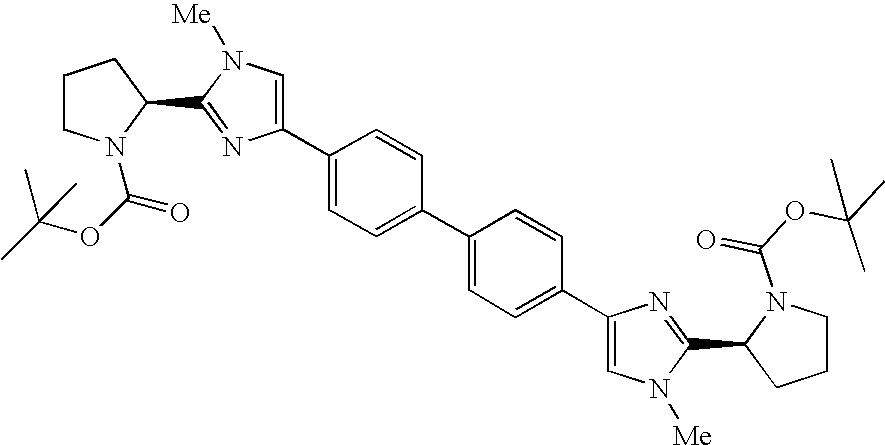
C1(C2=CN([Me])C(C3CCCN3C(OC(C)(C)C)=O)=N2)=CC=C(C2=CC=C(C3=CN([Me])C(C4CCCN4C(OC(C)(C)C)=O)=N3)C=C2)C=C1
